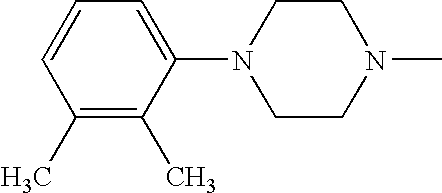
C1=CC=C(N2CCN(C)CC2)C(C)=C1C
